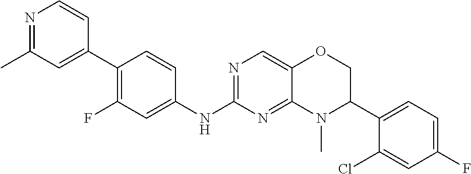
C1(C2=C(F)C=C(NC3=NC=C4C(=N3)N(C)C(C3=CC=C(F)C=C3Cl)CO4)C=C2)=CC(C)=NC=C1
